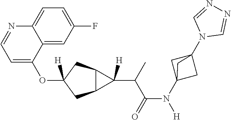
C1=C(OC2([H])CC3C(C2)C3(C(C(N(C23CC(N4C=NN=C4)(C2)C3)[H])=O)C)[H])C2=CC(F)=CC=C2N=C1
